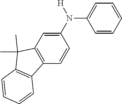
C1=C(N(C2=CC=CC=C2)[H])C=CC2=C1C(C)(C)C1=C2C=CC=C1
